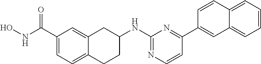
C1(C(NO)=O)=CC=C2C(=C1)CC(NC1=NC=CC(C3=CC4=CC=CC=C4C=C3)=N1)CC2
